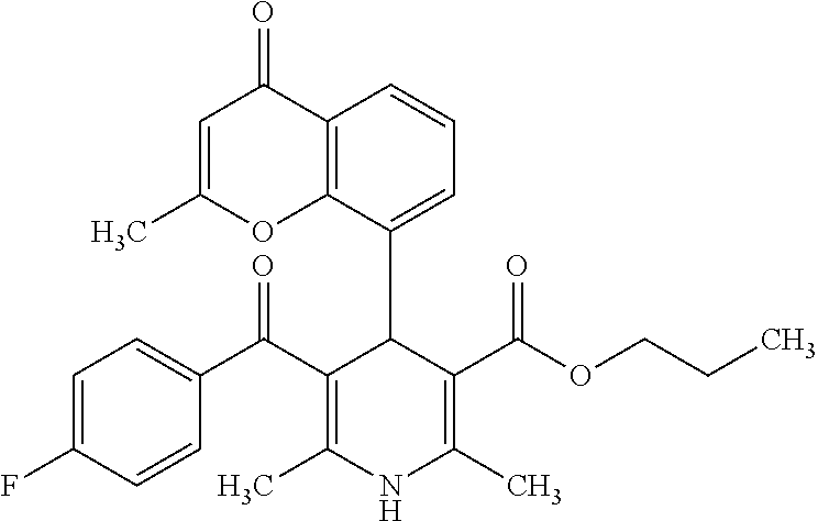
C12=C(C(C3C(C(C4=CC=C(F)C=C4)=O)=C(C)NC(C)=C3C(OCCC)=O)=CC=C1)OC(C)=CC2=O
